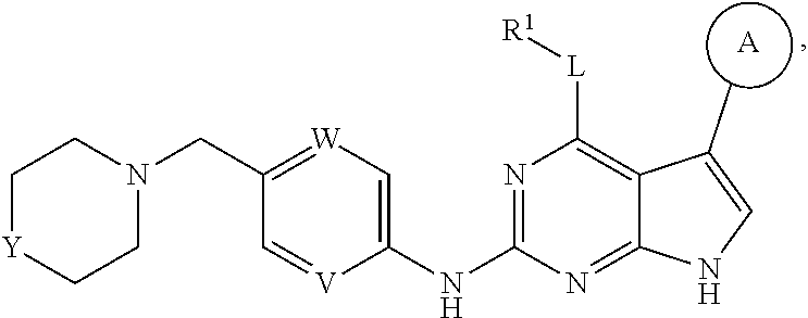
N(C1=C[W]=C(CN2CC[Y]CC2)C=[V]1)C1=NC([L][R1])=C2C(=N1)NC=C2C.[A]
